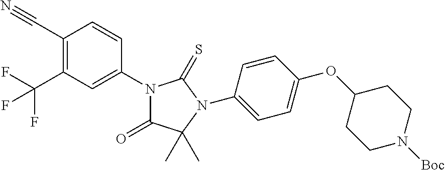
C1(C#N)=C(C(F)(F)F)C=C(N2C(=O)C(C)(C)N(C3=CC=C(OC4CCN([Boc])CC4)C=C3)C2=S)C=C1
